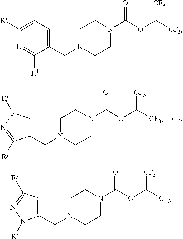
C1(CN2CCN(C(OC([CF3])[CF3])=O)CC2)=CN([Ri])N=C1[Rj].C1(CN2CCN(C(OC([CF3])[CF3])=O)CC2)=CC=C([Rj])N=C1[Ri].C1(CN2CCN(C(OC([CF3])[CF3])=O)CC2)=CC([Rj])=NN1[Ri]
